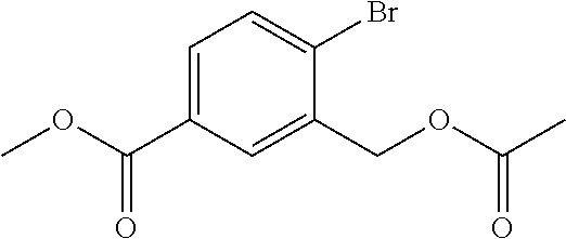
O(C(C1=CC=C(Br)C(COC(C)=O)=C1)=O)C
